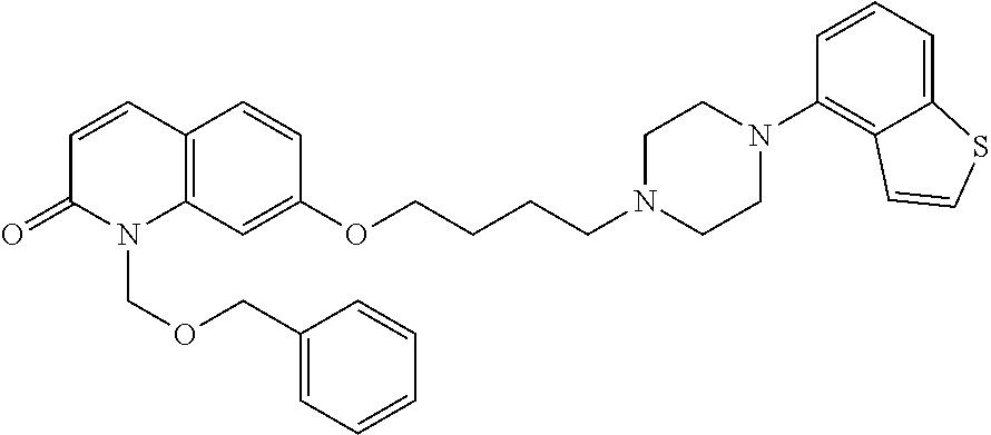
C12=C(C=CC(=O)N1COCC1=CC=CC=C1)C=CC(OCCCCN1CCN(C3=C4C(=CC=C3)SC=C4)CC1)=C2
